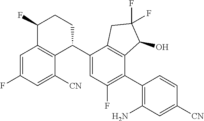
C1=C(F)C=C([CN])C2=C1C(F)CCC2C1=CC(F)=C(C2=C(N)C=C([CN])C=C2)C2=C1CC(F)(F)C2O
